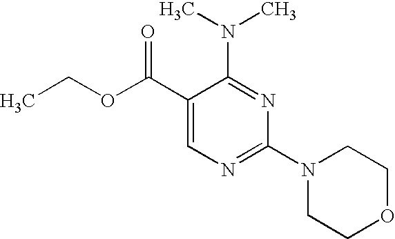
C1(C(OCC)=O)=CN=C(N2CCOCC2)N=C1N(C)C
